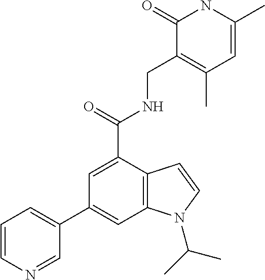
C1=C(C)NC(=O)C(CNC(C2=CC(C3=CC=CN=C3)=CC3=C2C=CN3C(C)C)=O)=C1C
